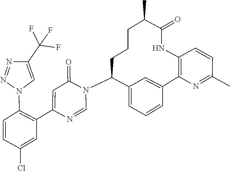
C1=NC(C2=C(N3C=C(C(F)(F)F)N=N3)C=CC(Cl)=C2)=CC(=O)N1C1C2=CC=CC(=C2)C2=C(C=CC(C)=N2)NC(=O)C(C)CCC1
